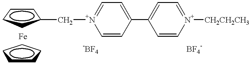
C1CCC(C[N+]2=CC=C(C3=CC=[N+]([CH2CH2CH3])C=C3)C=C2)C1.C1CCCC1
